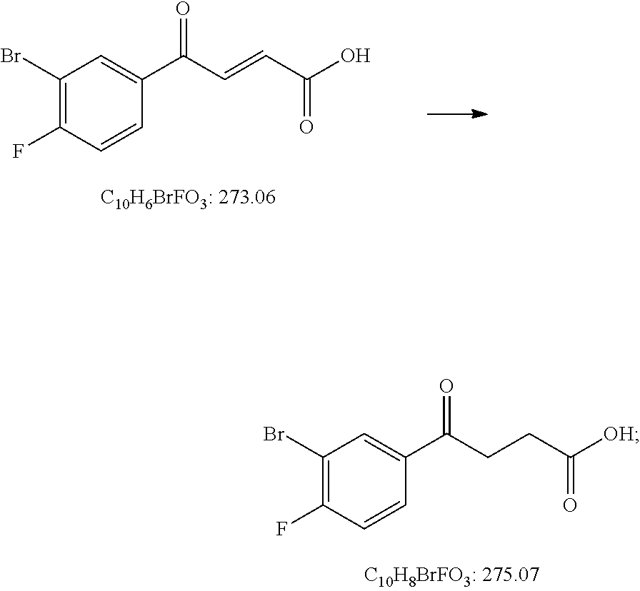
C1(Br)=C(F)C=CC(C(CCC([OH])=O)=O)=C1.C1(Br)=C(F)C=CC(C(C=CC(O)=O)=O)=C1
